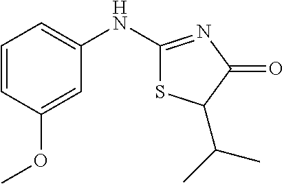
C1(NC2=NC(=O)C(C(C)C)S2)=CC=CC(OC)=C1
